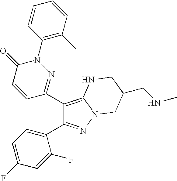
C1(C2=NN(C3=C(C)C=CC=C3)C(=O)C=C2)=C2N(N=C1C1=CC=C(F)C=C1F)CC(CNC)CN2
